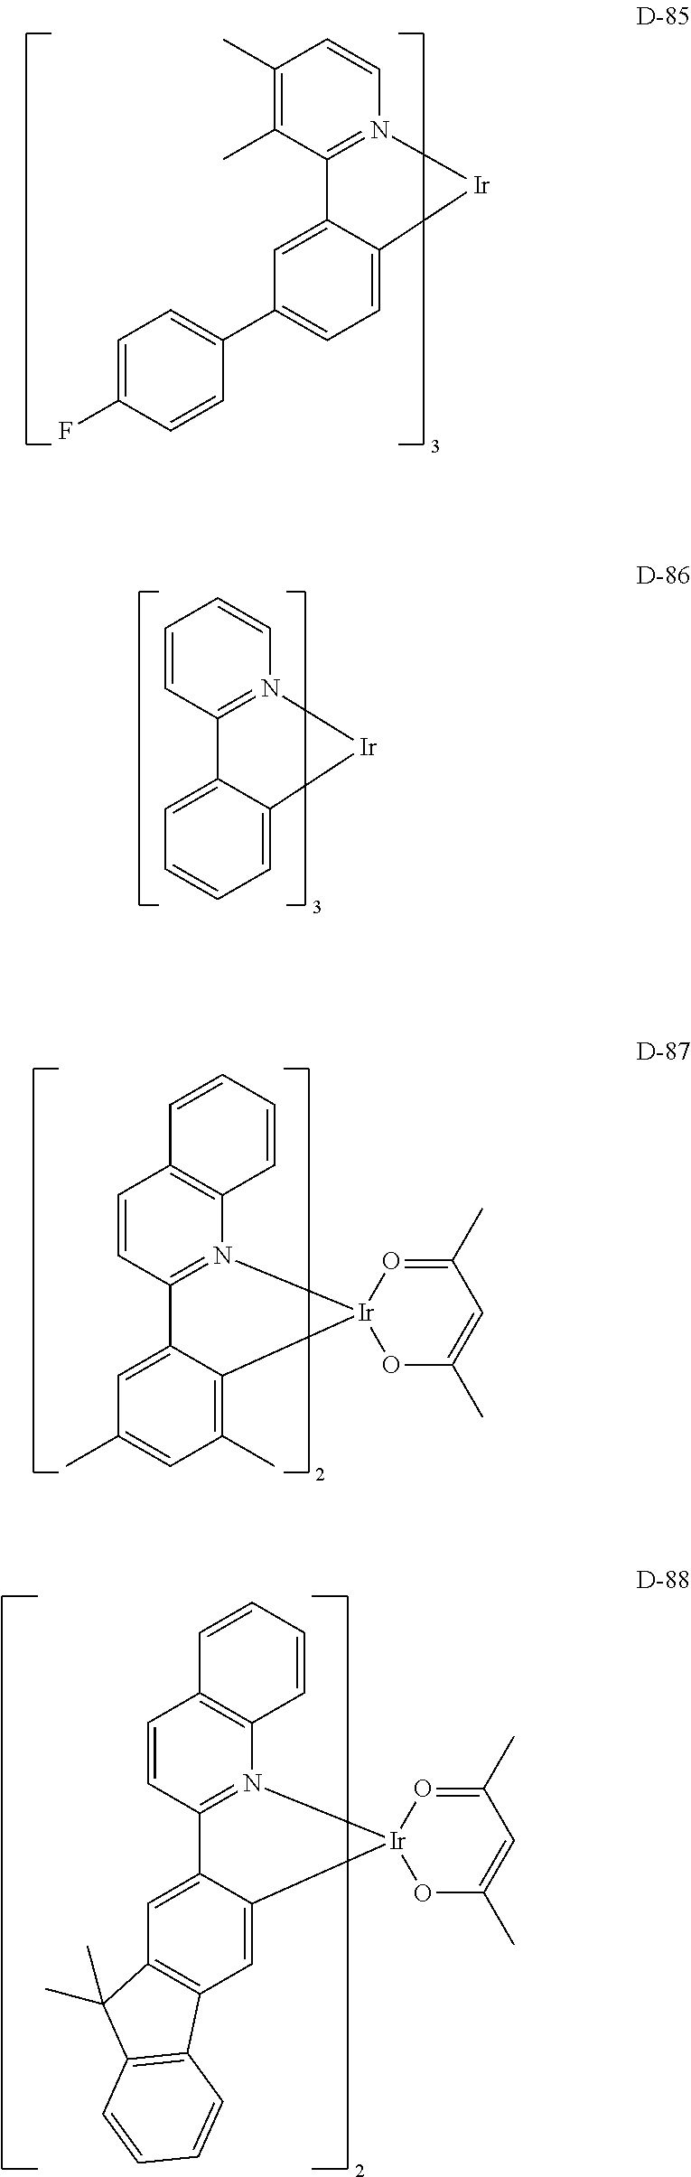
C1=C(F)C=CC(C2=CC=C3C(=C2)C2=N(C=CC(C)=C2C)[Ir]3)=C1.C1=CC=C2C(=C1)C1=N(C=CC=C1)[Ir]2.C1(C)=CC(C)=C2C(=C1)C1=N(C3=C(C=C1)C=CC=C3)[Ir]21O=C(C)C=C(C)O1.C12=C(C=C3C(=C1)C1=N(C4=C(C=C1)C=CC=C4)[Ir]31O=C(C)C=C(C)O1)C1=C(C2(C)C)C=CC=C1
